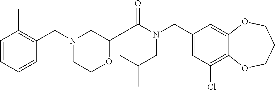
C1(CN(C(=O)C2OCCN(CC3=C(C)C=CC=C3)C2)CC(C)C)=CC(Cl)=C2C(=C1)OCCCO2
